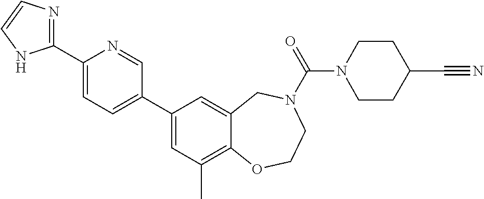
CC1=C2C(=CC(C3=CC=C(C4=NC=CN4)N=C3)=C1)CN(C(=O)N1CCC(C#N)CC1)CCO2
